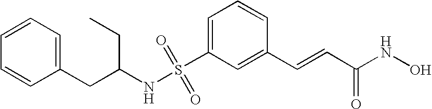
S(C1=CC=CC(C=CC(NO)=O)=C1)(NC(CC1=CC=CC=C1)CC)(=O)=O
